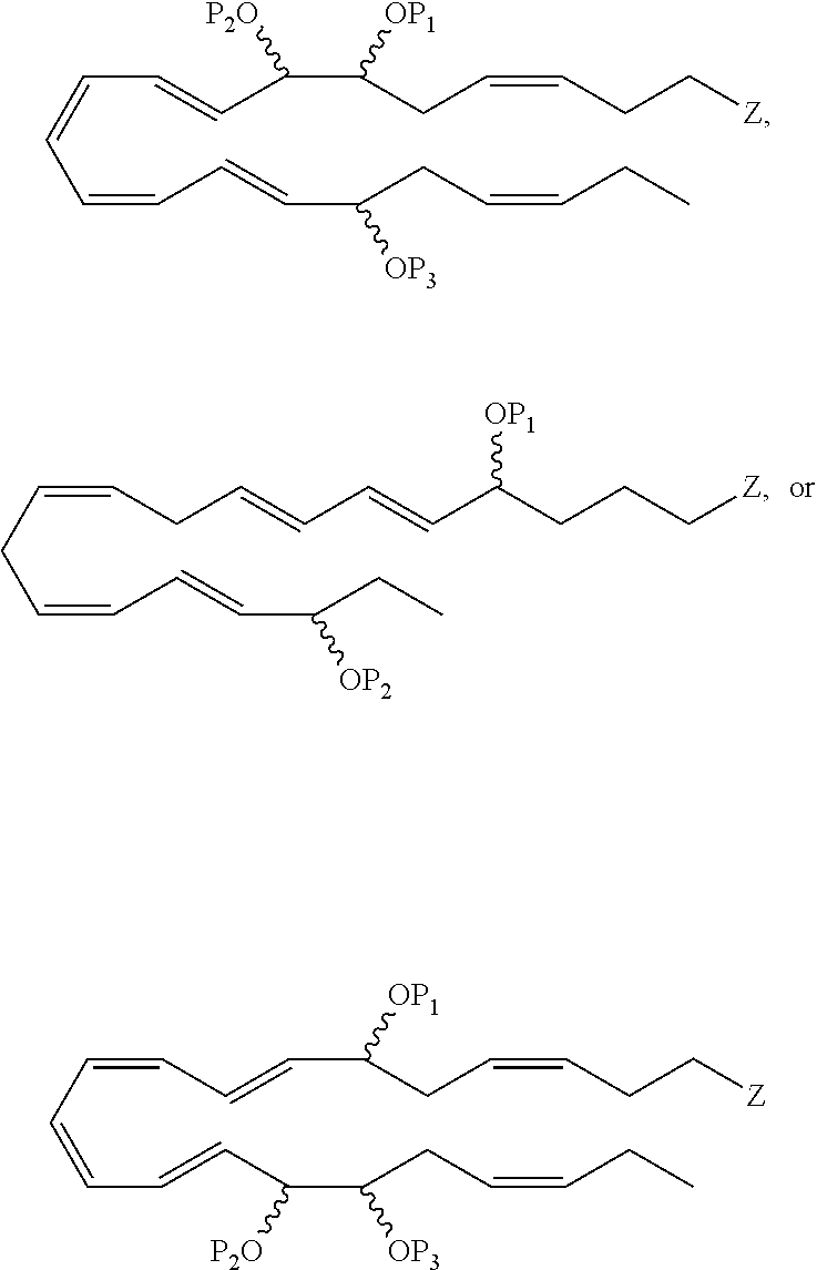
C(=CCC=CC=CC(CC)[OP2])CC=CC=CC(CCC[Z])[OP1].C(C=CC=CC=CC(CC=CCC)[OP3])=CC(C(CC=CCC[Z])[OP1])[P2O].C(=CC=CC=CC(C(CC=CCC)[OP3])[P2O])C=CC(CC=CCC[Z])[OP1]
